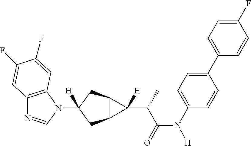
C12=C(N(C3([H])CC4C(C3)C4(C(C(N([H])C3=CC=C(C4=CC=C(F)C=C4)C=C3)=O)C)[H])C=N1)C=C(F)C(F)=C2
